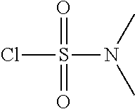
CN(C)S(Cl)(=O)=O
